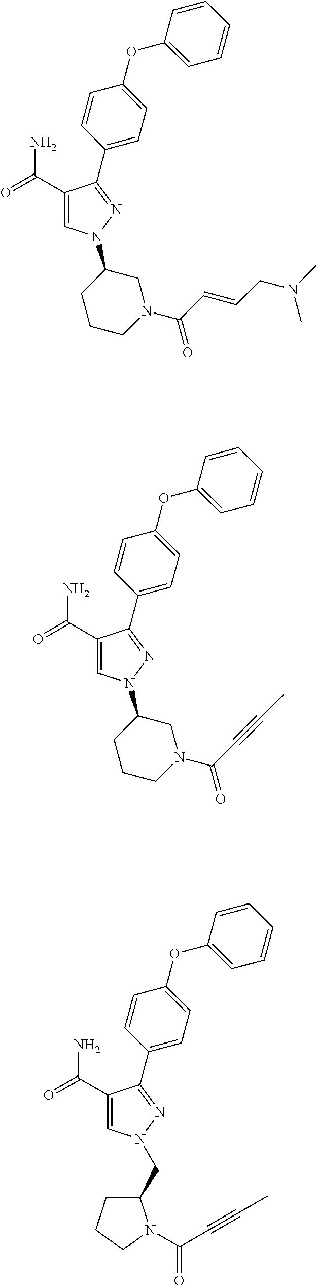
C1=CC(C2=NN(C3CCCN(C(=O)C=CCN(C)C)C3)C=C2C(=O)N)=CC=C1OC1=CC=CC=C1.C1=CC(C2=NN(C3CCCN(C(=O)C#CC)C3)C=C2C(=O)N)=CC=C1OC1=CC=CC=C1.C1=CC(C2=NN(CC3CCCN3C(C#CC)=O)C=C2C(=O)N)=CC=C1OC1=CC=CC=C1
